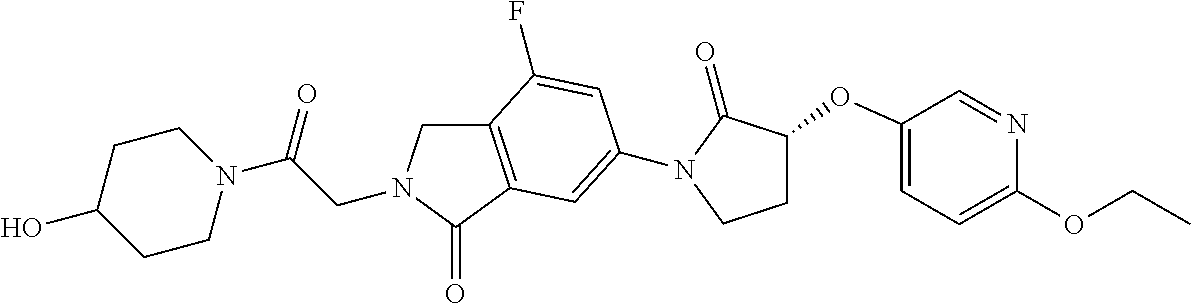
C(CN1CC2=C(C1=O)C=C(N1C(=O)C(OC3=CC=C(OCC)N=C3)CC1)C=C2F)(=O)N1CCC(O)CC1
